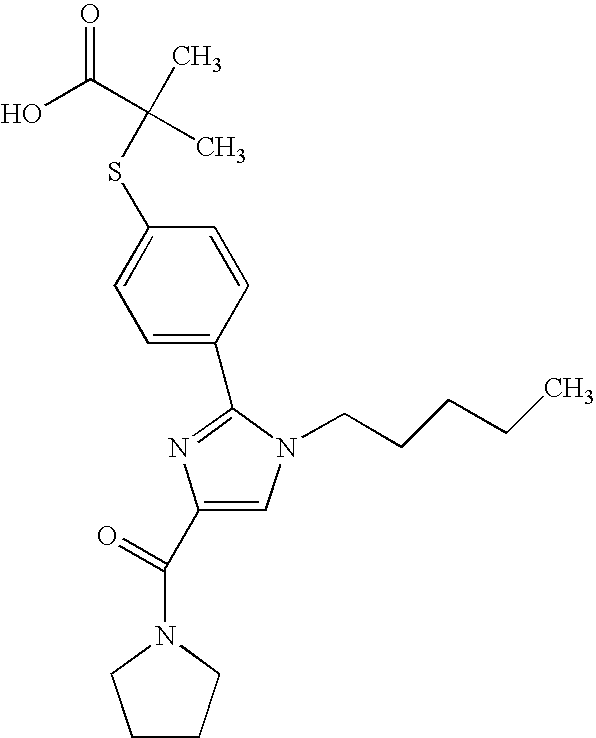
S(C1=CC=C(C2=NC(C(=O)N3CCCC3)=CN2CCCCC)C=C1)C(C)(C(O)=O)C
